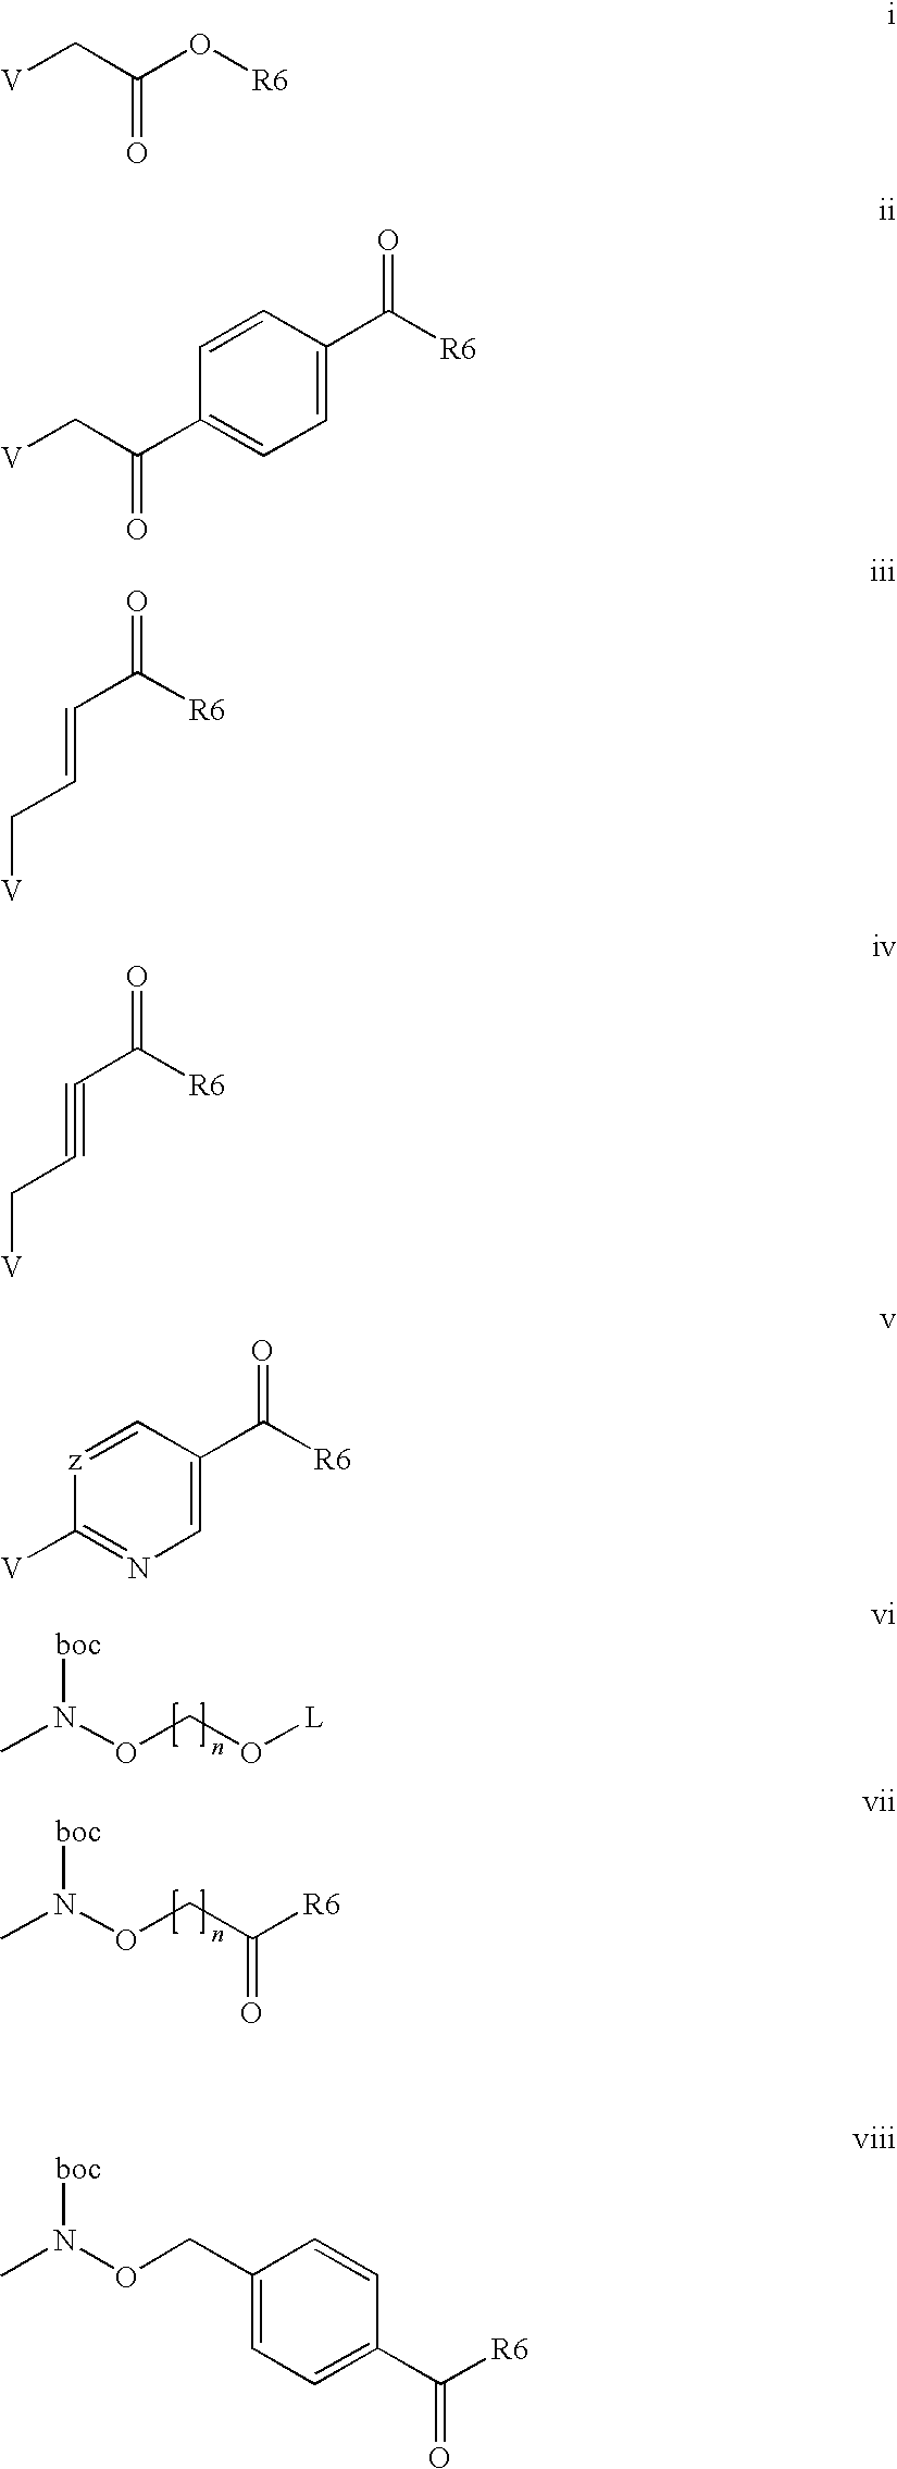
CN(OCO[L])[boc].CN(OCC([R6])=O)[boc].[V]CC(O[R6])=O.[V]CC(C1=CC=C(C([R6])=O)C=C1)=O.C(C([R6])=O)=CC[V].C(C([R6])=O)#CC[V].[z]1=CC(C([R6])=O)=CN=C1[V].CN(OCC1=CC=C(C([R6])=O)C=C1)[boc]
